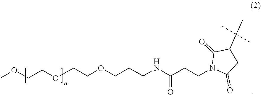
C1C(=O)N(CCC(NCCCOCCOCCOC)=O)C(=O)C1C(C)(C)C
